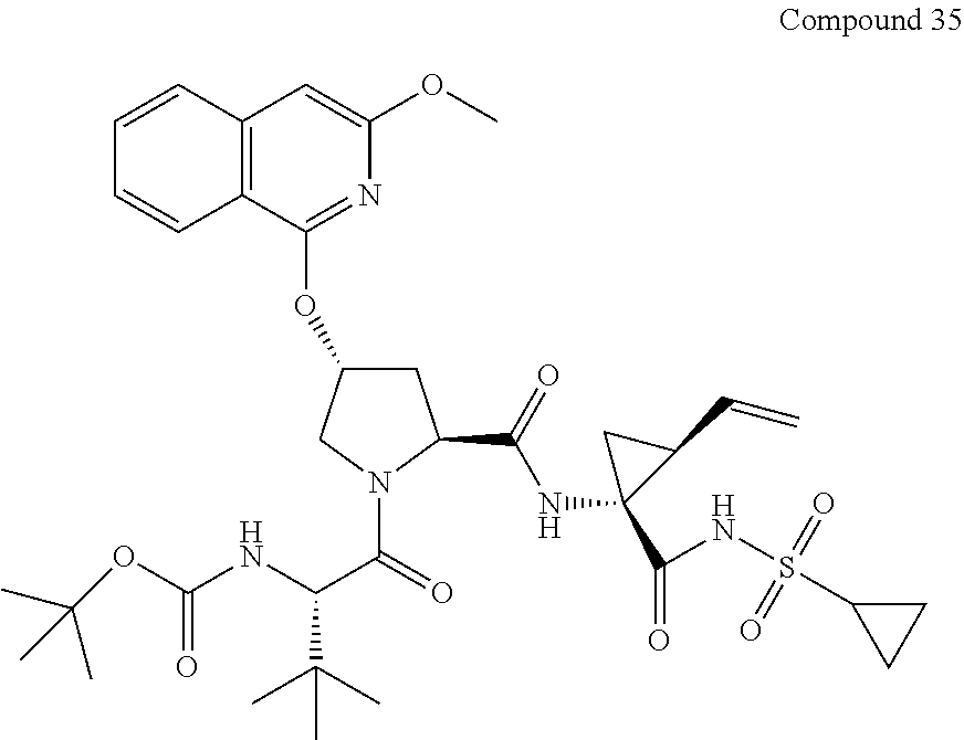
C1=CC2=C(C=C1)C(OC1CC(C(=O)NC3(C(=O)NS(C4CC4)(=O)=O)C(C=C)C3)N(C(=O)C(NC(OC(C)(C)C)=O)C(C)(C)C)C1)=NC(OC)=C2
